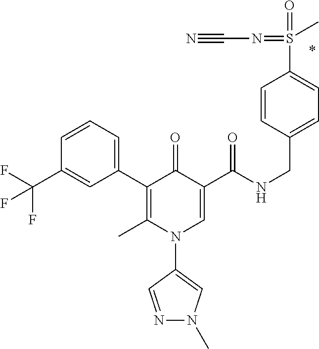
C1(C2=C(C)N(C3=CN(C)N=C3)C=C(C(NCC3=CC=C(S(=O)(=NC#N)C)C=C3)=O)C2=O)=CC=CC(C(F)(F)F)=C1
